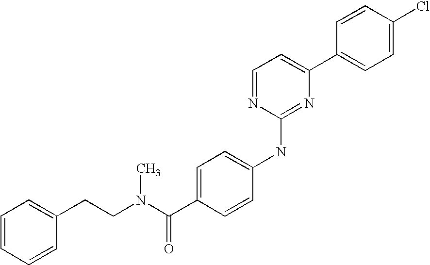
C1=CC(C2=CC=NC(NC3=CC=C(C(N(CCC4=CC=CC=C4)C)=O)C=C3)=N2)=CC=C1Cl
